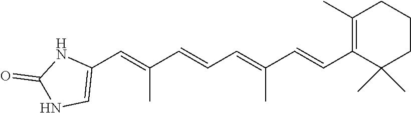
C1(C=C(C=CC=C(C=CC2=C(C)CCCC2(C)C)C)C)=CNC(=O)N1
